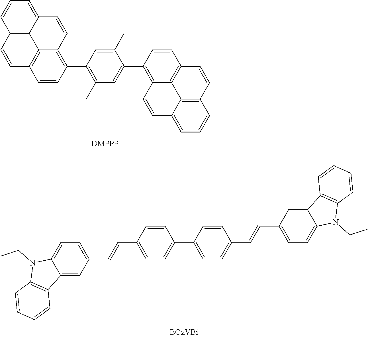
C12=CC=CC3=C1C1=C(C=C3)C=CC(C3=C(C)C=C(C4=C5C6=C(C=C4)C=CC4=C6C(=CC=C4)C=C5)C(C)=C3)=C1C=C2.C1(C=CC2=CC=C(C3=CC=C(C=CC4=CC=C5C(=C4)C4=C(N5CC)C=CC=C4)C=C3)C=C2)=CC=C2C(=C1)C1=C(N2CC)C=CC=C1
